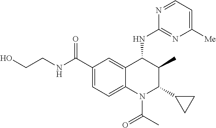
C1(C(NCCO)=O)=CC=C2C(=C1)C(NC1=NC([Me])=CC=N1)C(C)C(C1CC1)N2C(C)=O
